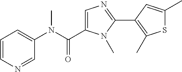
C1=NC=CC=C1N(C)C(=O)C1=CN=C(C2=C(C)SC(C)=C2)N1C
